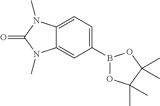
B1(C2=CC=C3C(=C2)N(C)C(=O)N3C)OC(C)(C)C(C)(C)O1
